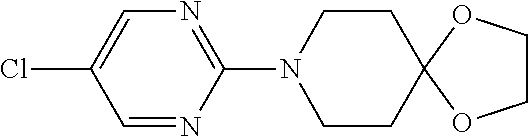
C1=NC(N2CCC3(CC2)OCCO3)=NC=C1Cl
